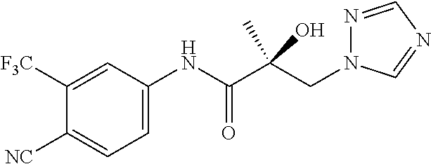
C1([F3C])=CC(NC(C(CN2N=CN=C2)(C)O)=O)=CC=C1[NC]
